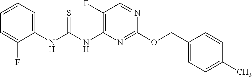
C1(F)=C(NC(NC2=CC=CC=C2F)=S)N=C(OCC2=CC=C(C)C=C2)N=C1
